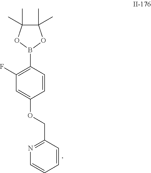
C1(B2OC(C)(C)C(C)(C)O2)=C(F)C=C(OCC2=NC=CC=C2)C=C1
